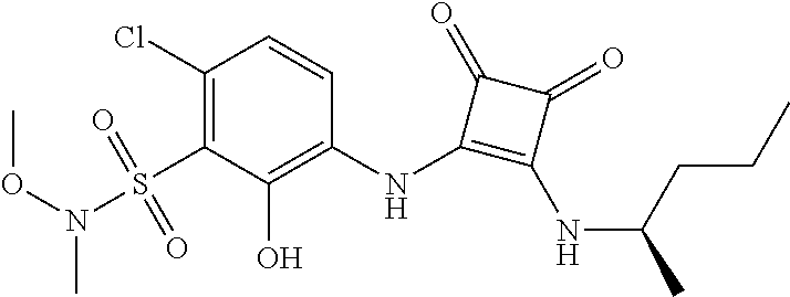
C1(Cl)=C(S(=O)(=O)N(OC)C)C(O)=C(NC2=C(NC(C)CCC)C(=O)C2=O)C=C1
